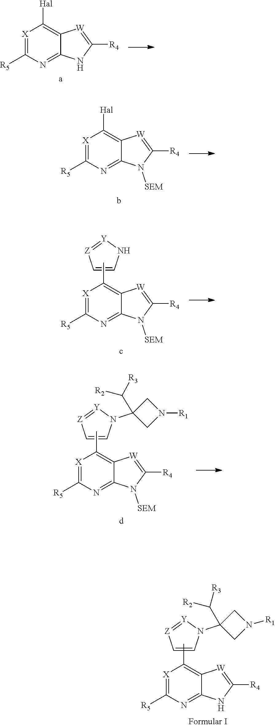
[X]1=C([R5])N=C2C(=C1[Hal])[W]=C([R4])N2.[X]1=C([R5])N=C2C(=C1[Hal])[W]=C([R4])N2[SEM].N1(C2(C([R2])[R3])CN([R1])C2)[Y]=[Z]C=C1.[X]1=C([R5])N=C2C(=C1C)[W]=C([R4])N2[SEM].N1[Y]=[Z]C=C1.[X]1=C([R5])N=C2C(=C1C)[W]=C([R4])N2[SEM].N1(C2(C([R2])[R3])CN([R1])C2)[Y]=[Z]C=C1.[X]1=C([R5])N=C2C(=C1C)[W]=C([R4])N2
